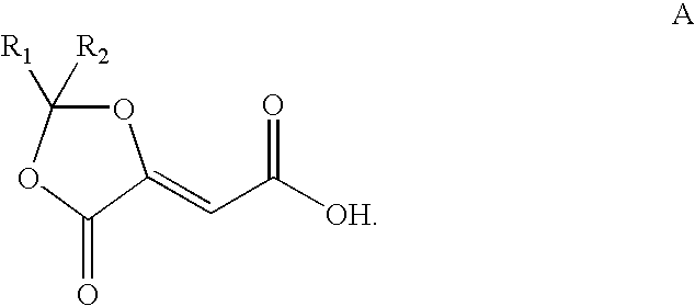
O=C1C(=CC([OH])=O)OC([R1])([R2])O1
